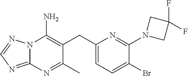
N12C(=NC=N1)N=C(C)C(CC1=CC=C(Br)C(N3CC(F)(F)C3)=N1)=C2N
